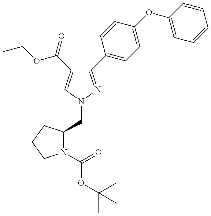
C1(C2=CC=C(OC3=CC=CC=C3)C=C2)=NN(CC2N(C(=O)OC(C)(C)C)CCC2)C=C1C(=O)OCC
